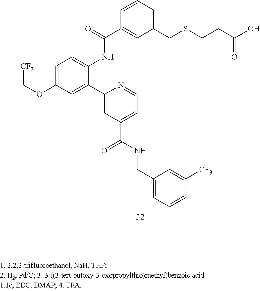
C1=C(OC[CF3])C=C(C2=CC(C(NCC3=CC=CC([CF3])=C3)=O)=CC=N2)C(NC(C2=CC(CSCCC(O)=O)=CC=C2)=O)=C1
